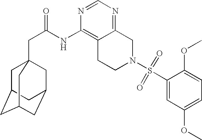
C1C2CC3CC(CC1(CC(=O)NC1=C4C(=NC=N1)CN(S(C1=CC(OC)=CC=C1OC)(=O)=O)CC4)C3)C2
